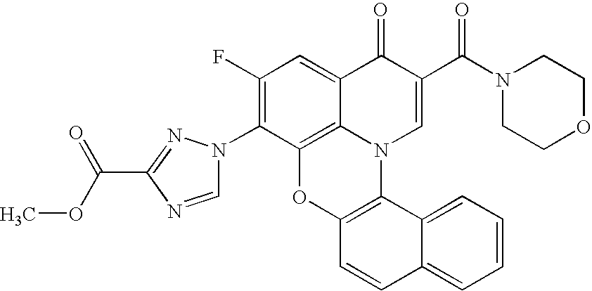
C1(N2C=NC(C(OC)=O)=N2)=C(F)C=C2C3=C1OC1=C(N3C=C(C(N3CCOCC3)=O)C2=O)C2=CC=CC=C2C=C1
